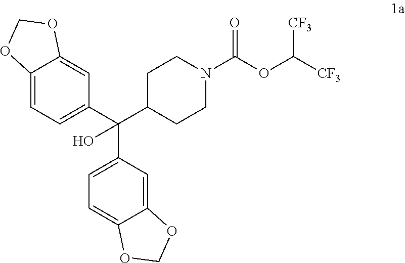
C1C(C(C2=CC=C3C(=C2)OCO3)(C2=CC=C3C(=C2)OCO3)O)CCN(C(OC([CF3])[CF3])=O)C1
